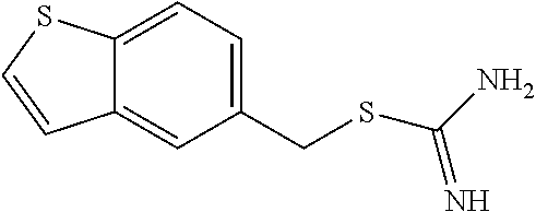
C12=CC=C(CSC(N)=N)C=C1C=CS2
